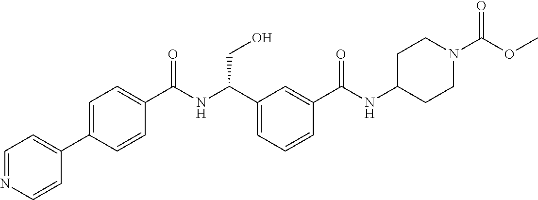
C1(C2=CC=NC=C2)=CC=C(C(NC(C2=CC=CC(C(NC3CCN(C(OC)=O)CC3)=O)=C2)CO)=O)C=C1
